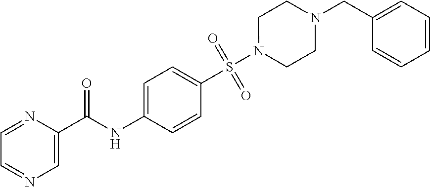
N1(S(C2=CC=C(NC(C3=CN=CC=N3)=O)C=C2)(=O)=O)CCN(CC2=CC=CC=C2)CC1
